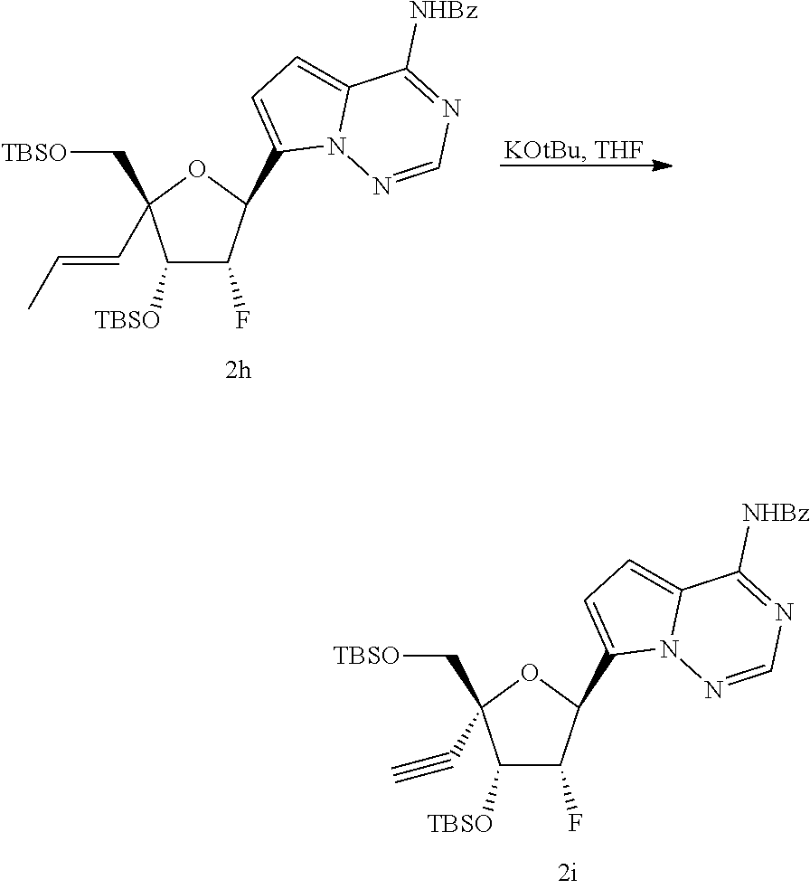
C1([TBSO])C(F)C(C2=CC=C3N2N=CN=C3[NHBz])OC1(C[TBSO])C=CC.C1([TBSO])C(F)C(C2=CC=C3N2N=CN=C3[NHBz])OC1(C[TBSO])C#C
